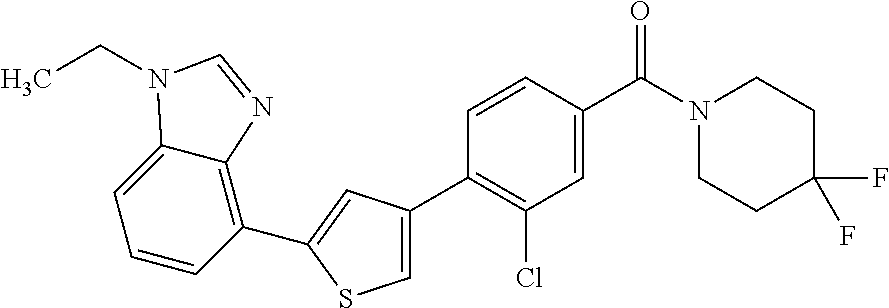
C1(C2=CC(C3=C(Cl)C=C(C(N4CCC(F)(F)CC4)=O)C=C3)=CS2)=C2C(=CC=C1)N(CC)C=N2
